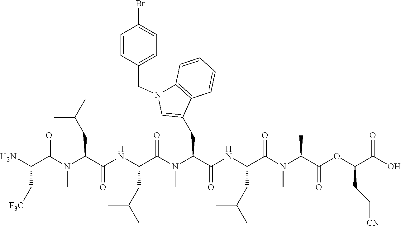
NC(C(N(C(C(NC(C(N(C(C(NC(C(N(C(C(OC(C(O)=O)CC[CN])=O)C)C)=O)CC(C)C)=O)CC1=CN(CC2=CC=C(Br)C=C2)C2=C1C=CC=C2)C)=O)CC(C)C)=O)CC(C)C)C)=O)C[F3C]
